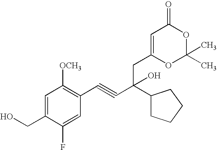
C1=C(CO)C(F)=CC(C#CC(C2CCCC2)(CC2=CC(=O)OC(C)(C)O2)O)=C1[OCH3]
